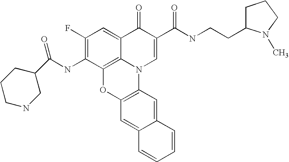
C1(F)=C(NC(C2CCCNC2)=O)C2=C3C(=C1)C(=O)C(C(NCCC1CCCN1C)=O)=CN3C1=C(O2)C=C2C(=C1)C=CC=C2
